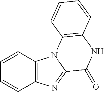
C1=CC2=C(C=C1)N=C1N2C2=C(NC1=O)C=CC=C2
